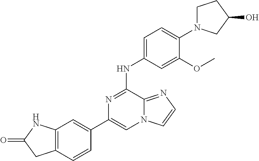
C1(C2=CC3=C(C=C2)CC(=O)N3)=CN2C(=NC=C2)C(NC2=CC=C(N3CCC(O)C3)C(OC)=C2)=N1
